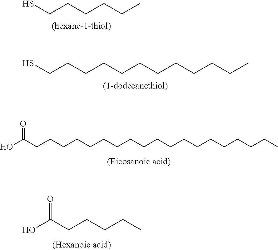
SCCCCCC.SCCCCCCCCCCCC.C(CCCCCCCCCCCCCCCCCCC)(O)=O.C(CCCCC)(O)=O
